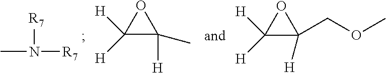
CN([R7])[R7].C1([H])([H])C([H])(C)O1.C1([H])([H])C([H])(COC)O1
